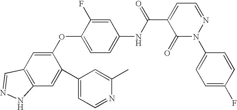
C1(OC2=CC=C(NC(C3=CC=NN(C4=CC=C(F)C=C4)C3=O)=O)C=C2F)=CC2=C(C=C1C1=CC=NC(C)=C1)NN=C2
